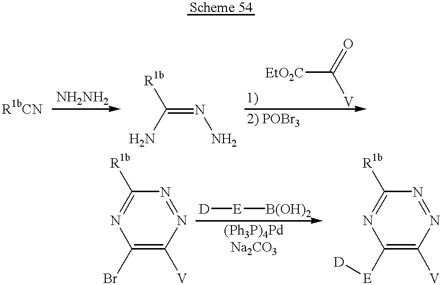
C(=NN)(N)[R1b].[EtO2C]C([V])=O.C1(Br)=C([V])N=NC([R1b])=N1.[D][E][B(OH)2].C1([E][D])=C([V])N=NC([R1b])=N1
